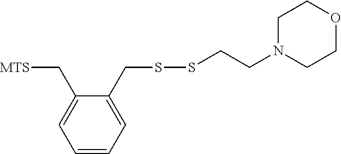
C1(CSSCCN2CCOCC2)=CC=CC=C1C[MTS]
